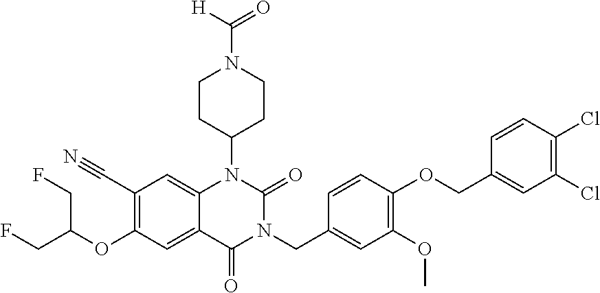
C12=CC(C#N)=C(OC(CF)CF)C=C1C(=O)N(CC1=CC(OC)=C(OCC3=CC(Cl)=C(Cl)C=C3)C=C1)C(=O)N2C1CCN(C(=O)[H])CC1
